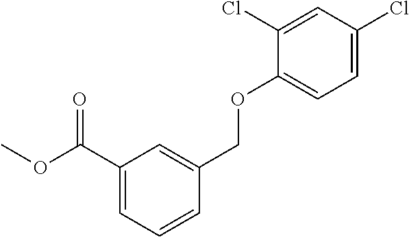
C1(C(OC)=O)=CC=CC(COC2=CC=C(Cl)C=C2Cl)=C1
